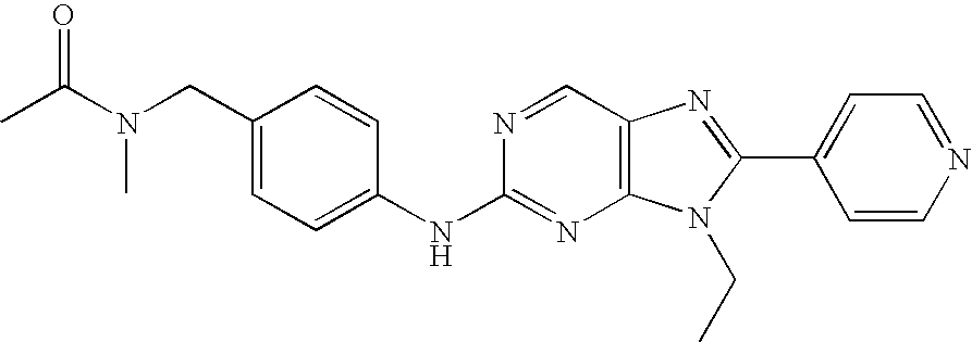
C1(CN(C(C)=O)C)=CC=C(NC2=NC3=C(C=N2)N=C(C2=CC=NC=C2)N3CC)C=C1
